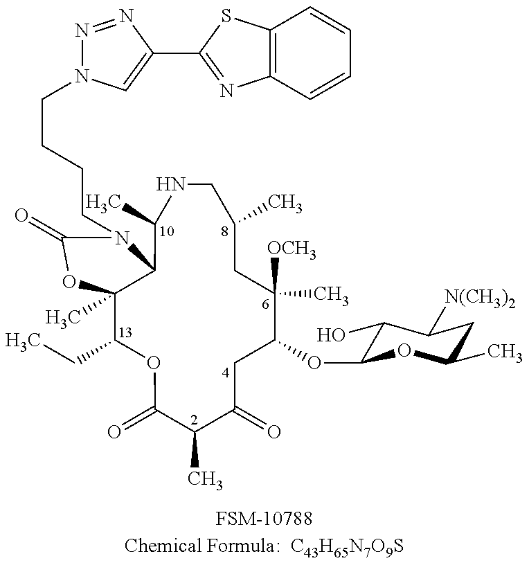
[FSM-10788Chemical Formula:  C43H65N7O9S].C12(C)C(CC)OC(=O)C(C)C(=O)CC(OC3C(O)C([N(CH3)2])CC(C)O3)C(C)([OCH3])CC(C)CNC(C)C1N(CCCCN1N=NC(C3=NC4=C(S3)C=CC=C4)=C1)C(=O)O2
